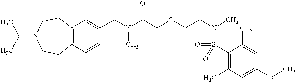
C1(S(=O)(N(CCOCC(N(CC2=CC3=C(C=C2)CCN(C(C)C)CC3)C)=O)C)=O)=C(C)C=C(OC)C=C1C
